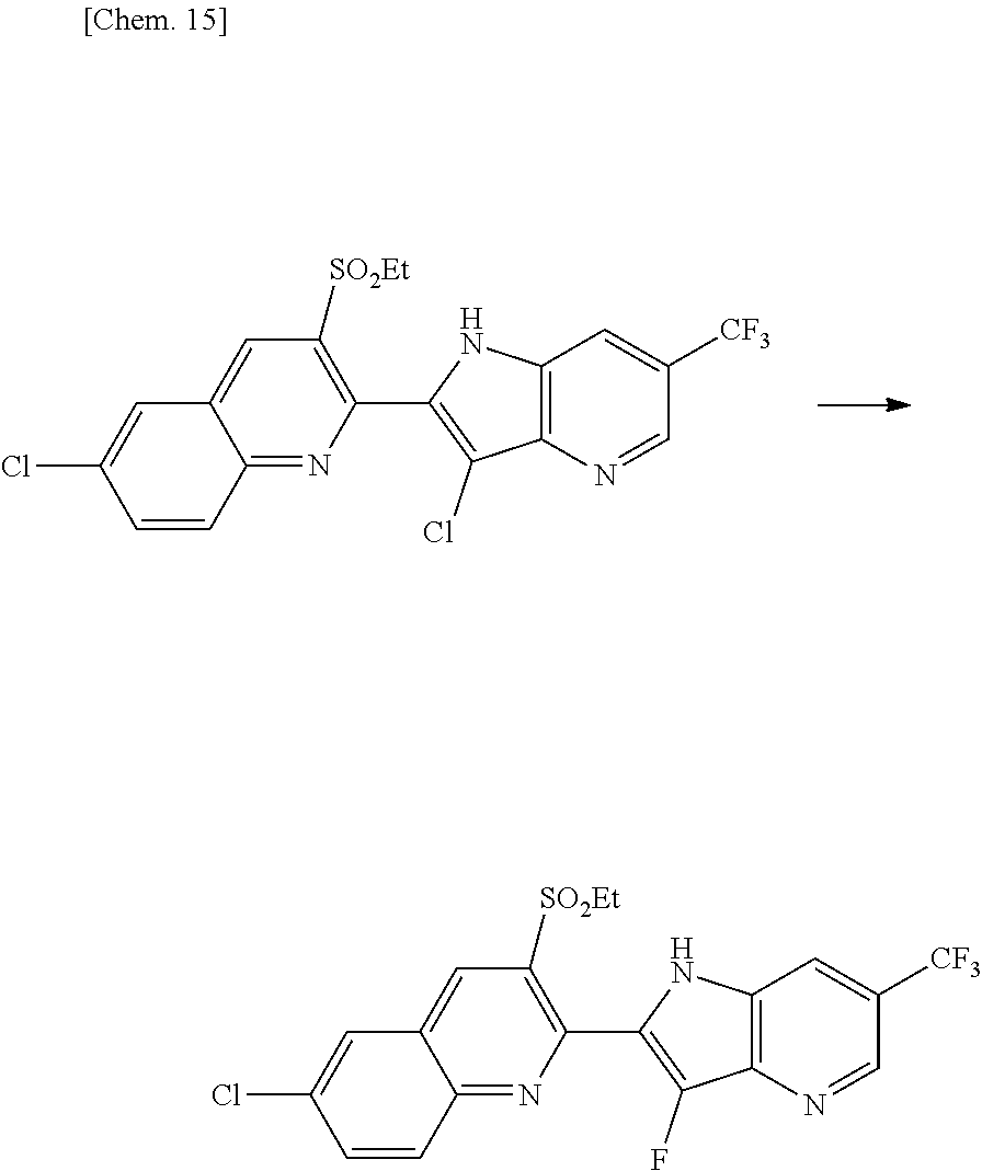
C1=C2C(=NC(C3=C(Cl)C4=C(N3)C=C([CF3])C=N4)=C1[SO2Et])C=CC(Cl)=C2.C1=C2C(=NC(C3=C(F)C4=C(N3)C=C([CF3])C=N4)=C1[SO2Et])C=CC(Cl)=C2
